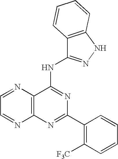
C12=C(N=C(C3=C([F3C])C=CC=C3)N=C1NC1=NNC3=C1C=CC=C3)N=CC=N2
